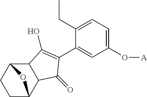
C1CC2C3C(C1O2)C(O)=C(C1=CC(O[A])=CC=C1CC)C3=O
